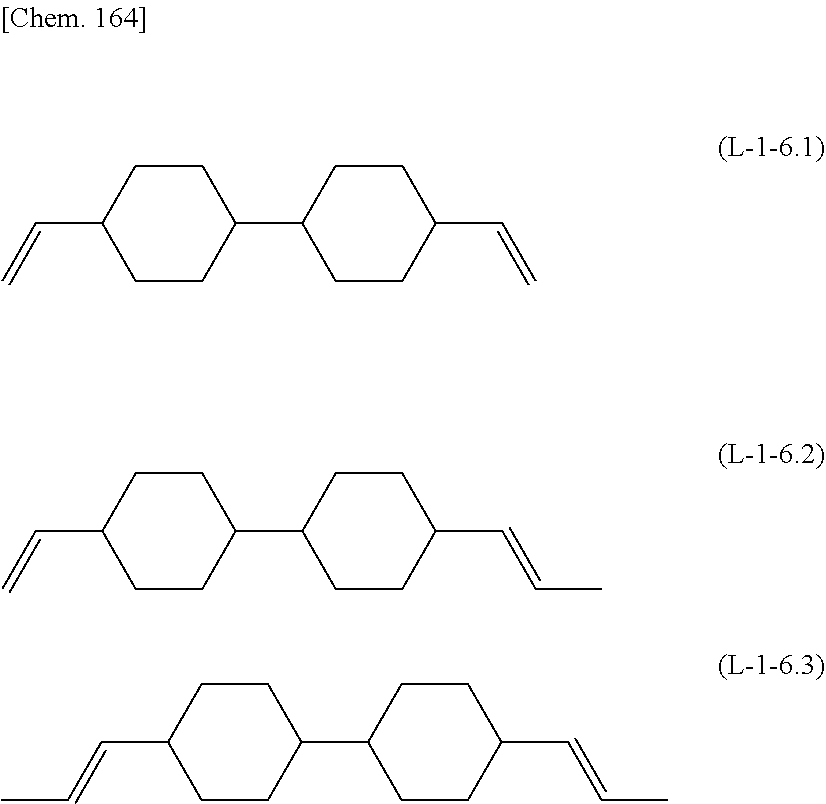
C=CC1CCC(C2CCC(C=CC)CC2)CC1.C=CC1CCC(C2CCC(C=C)CC2)CC1.C(=CC1CCC(C2CCC(C=CC)CC2)CC1)C
